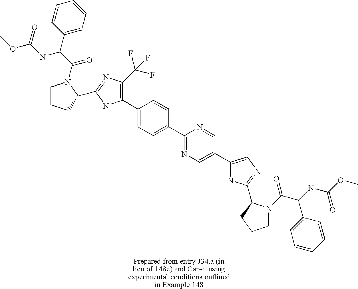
C1CCC(C2=NC(C(F)(F)F)=C(C3=CC=C(C4=NC=C(C5=CN=C(C6N(C(=O)C(NC(OC)=O)C7=CC=CC=C7)CCC6)N5)C=N4)C=C3)N2)N1C(C(C1=CC=CC=C1)NC(OC)=O)=O
